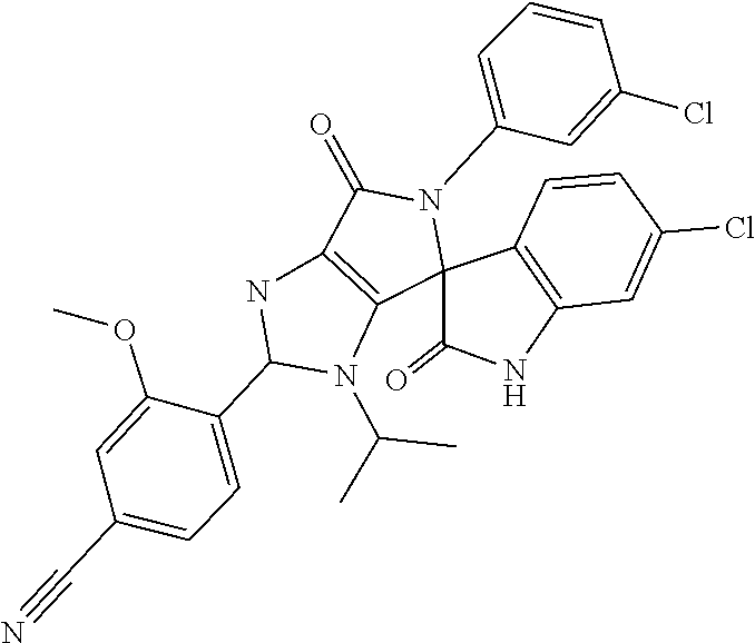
CC(N1C(C2=CC=C(C#N)C=C2OC)NC2=C1C1(N(C3=CC=CC(Cl)=C3)C2=O)C2=C(C=C(Cl)C=C2)NC1=O)C
